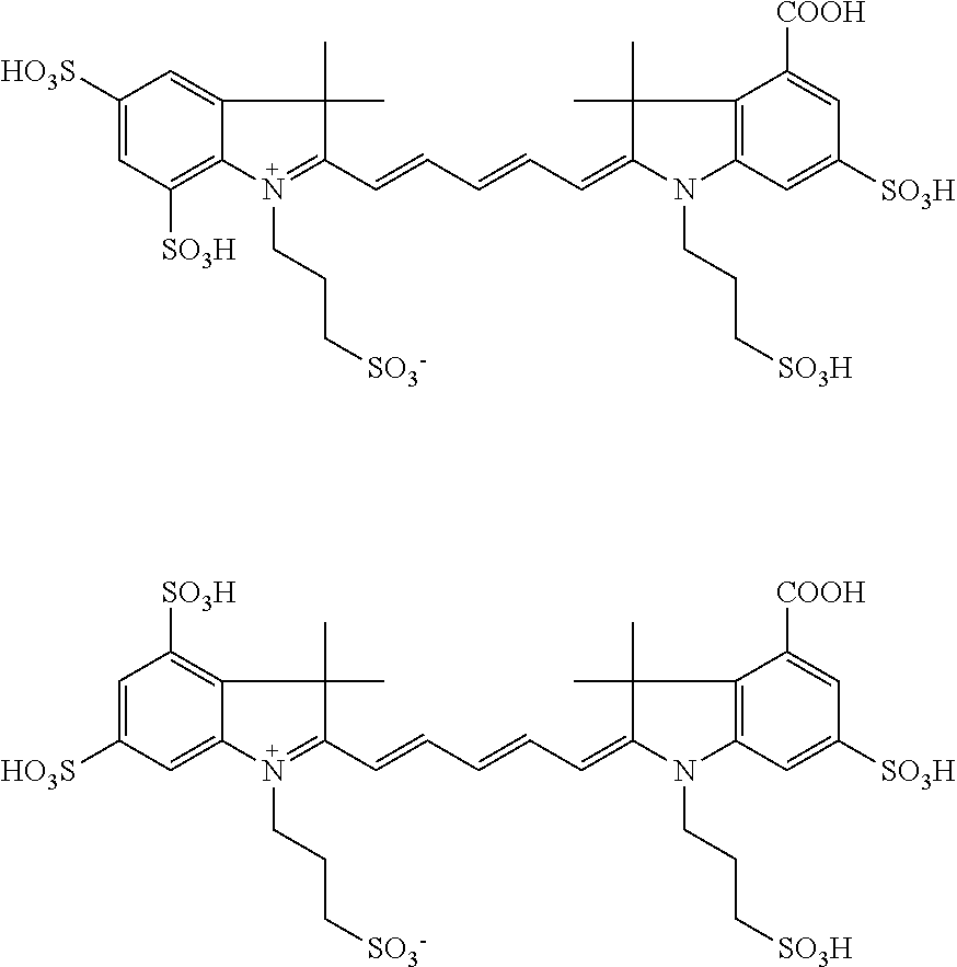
C1([HO3S])=CC([SO3H])=C2C(=C1)C(C)(C)C(C=CC=CC=C1C(C)(C)C3=C(N1CCC[SO3H])C=C([SO3H])C=C3[COOH])=N2CCC[SO3-].C1=C([HO3S])C=C2C(=C1[SO3H])C(C)(C)C(C=CC=CC=C1C(C)(C)C3=C(N1CCC[SO3H])C=C([SO3H])C=C3[COOH])=N2CCC[SO3-]
